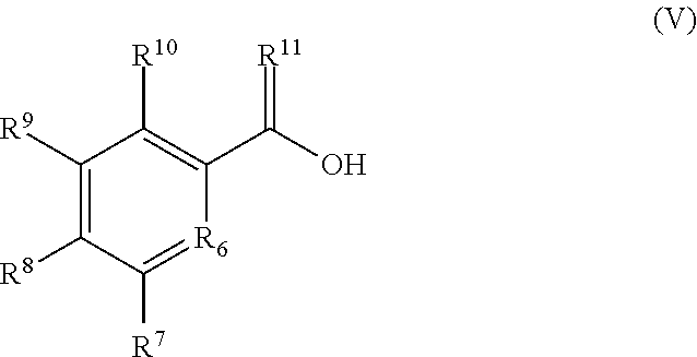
C1([R9])=C([R8])C([R7])=[R6]C(C(O)=[R11])=C1[R10]
